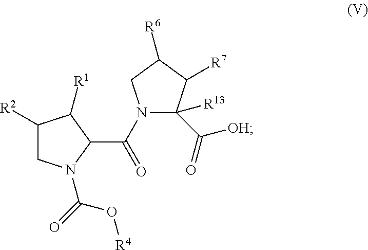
C1([R2])CN(C(=O)O[R4])C(C(N2C(C(=O)[OH])([R13])C([R7])C([R6])C2)=O)C1[R1]
